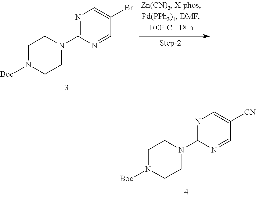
N1=C(N2CCN([Boc])CC2)N=CC([CN])=C1.N1=C(N2CCN([Boc])CC2)N=CC(Br)=C1
